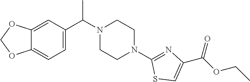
C12=CC(C(N3CCN(C4=NC(C(OCC)=O)=CS4)CC3)C)=CC=C1OCO2
